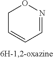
C1C=CC=NO1
